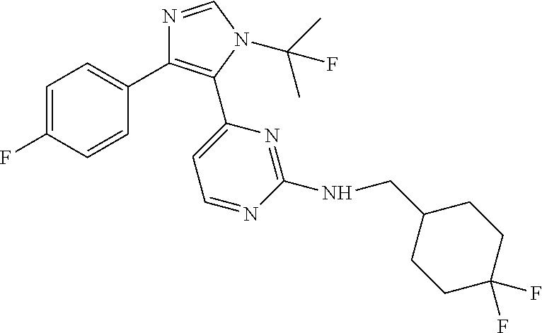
C1=C(F)C=CC(C2=C(C3=CC=NC(NCC4CCC(F)(F)CC4)=N3)N(C(C)(C)F)C=N2)=C1
